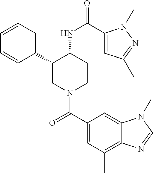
C1=CC=C(C2CN(C(C3=CC(C)=C4C(=C3)N(C)C=N4)=O)CCC2NC(=O)C2=CC(C)=NN2C)C=C1
